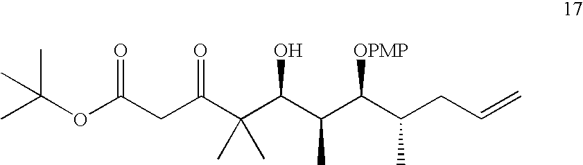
OC(C(C(C(CC=C)C)[OPMP])C)C(C(CC(OC(C)(C)C)=O)=O)(C)C
